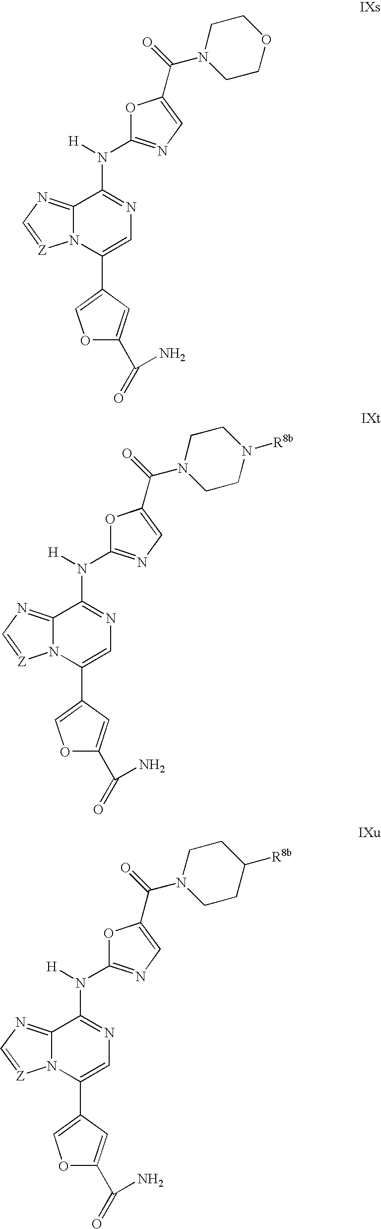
N12C(=NC=[Z]1)C(N([H])C1=NC=C(C(N3CCOCC3)=O)O1)=NC=C2C1=COC(C(=O)N)=C1.N12C(=NC=[Z]1)C(N([H])C1=NC=C(C(N3CCN([R8b])CC3)=O)O1)=NC=C2C1=COC(C(=O)N)=C1.N12C(=NC=[Z]1)C(N([H])C1=NC=C(C(N3CCC([R8b])CC3)=O)O1)=NC=C2C1=COC(C(=O)N)=C1
